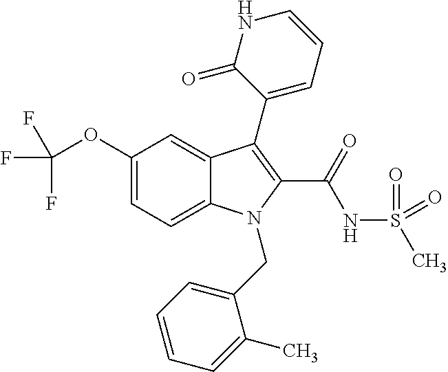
C1(OC(F)(F)F)=CC=C2C(=C1)C(C1=CC=CNC1=O)=C(C(NS(C)(=O)=O)=O)N2CC1=CC=CC=C1C
